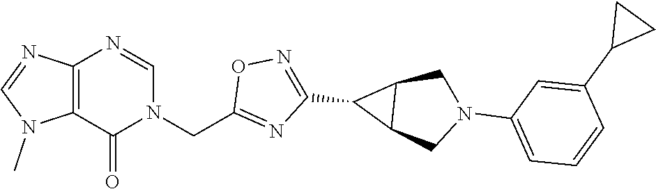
C12=C(C(=O)N(CC3=NC(C4C5C4CN(C4=CC=CC(C6CC6)=C4)C5)=NO3)C=N1)N(C)C=N2
